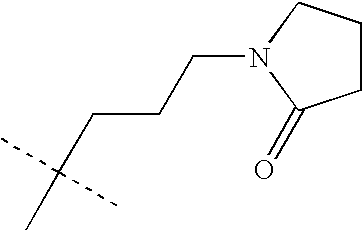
C1CCN(CCCC(C)(C)C)C1=O
